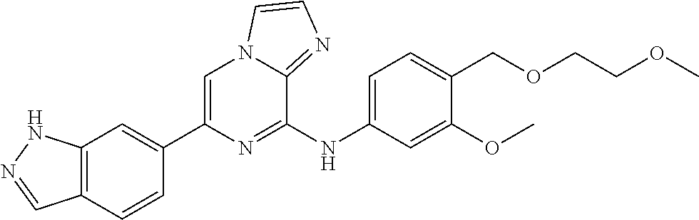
C1(C2=CC3=C(C=C2)C=NN3)=CN2C(=NC=C2)C(NC2=CC=C(COCCOC)C(OC)=C2)=N1
